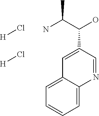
C1=C2C(=CC=C1)N=CC(C(C(N)C)O)=C2.[H]Cl.[H]Cl
